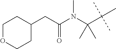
C1OCCC(CC(N(C(C(C)(C)C)(C)C)C)=O)C1
